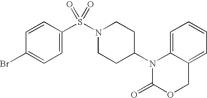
C1=C2C(=CC=C1)COC(=O)N2C1CCN(S(=O)(=O)C2=CC=C(Br)C=C2)CC1
